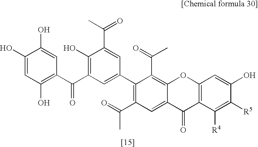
C1(O)=CC(O)=C(C(C2=C(O)C(C(C)=O)=CC(C3=C(C(=O)C)C=C4C(=C3C(C)=O)OC3=C(C4=O)C([R4])=C([R5])C(O)=C3)=C2)=O)C=C1O
